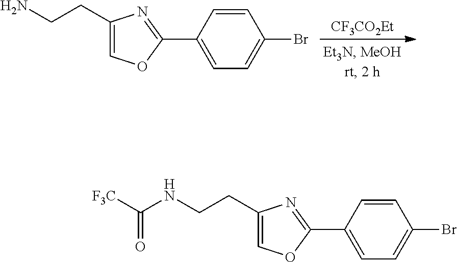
[CF3CO2Et].C1(CCN)=COC(C2=CC=C(Br)C=C2)=N1.C1(CCNC([F3C])=O)=COC(C2=CC=C(Br)C=C2)=N1
